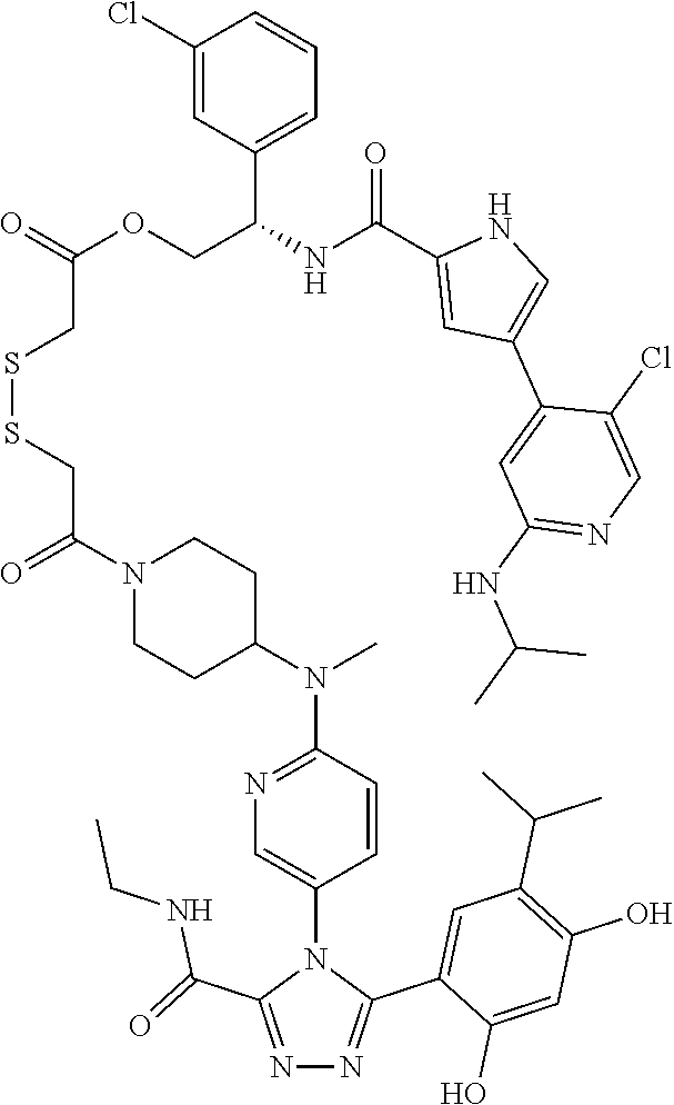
C1(Cl)=CC(C(COC(CSSCC(N2CCC(N(C)C3=NC=C(N4C(C(=O)NCC)=NN=C4C4=CC(C(C)C)=C(O)C=C4O)C=C3)CC2)=O)=O)NC(=O)C2=CC(C3=CC(NC(C)C)=NC=C3Cl)=CN2)=CC=C1
